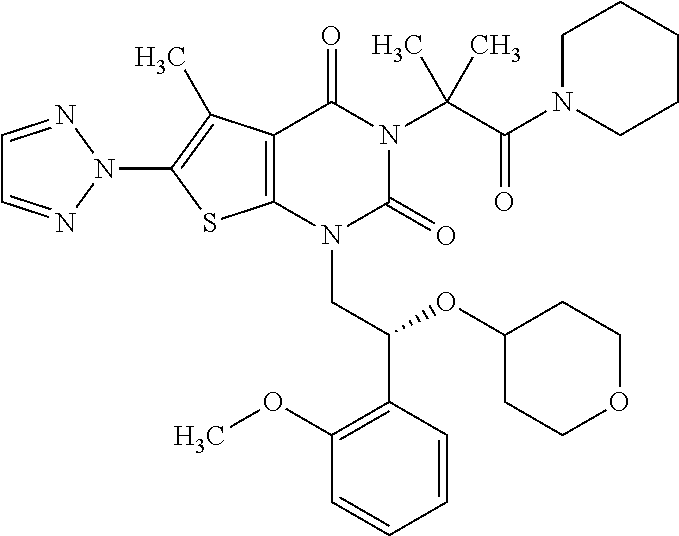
C12=C(C(C)=C(N3N=CC=N3)S1)C(=O)N(C(C(=O)N1CCCCC1)(C)C)C(=O)N2CC(C1=C(OC)C=CC=C1)OC1CCOCC1
